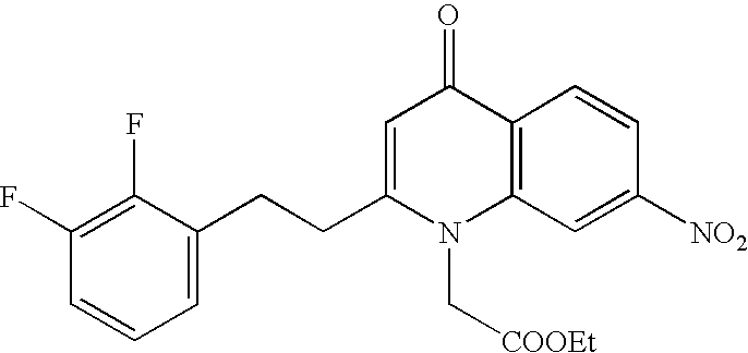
C1(F)=C(F)C(CCC2=CC(=O)C3=C(N2C[COOEt])C=C([NO2])C=C3)=CC=C1
